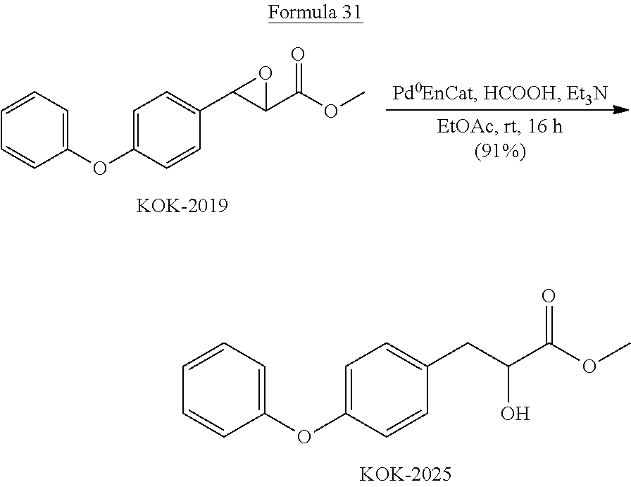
C1(OC2=CC=C(CC(C(OC)=O)O)C=C2)=CC=CC=C1.C1(OC2=CC=C(C3C(C(OC)=O)O3)C=C2)=CC=CC=C1
